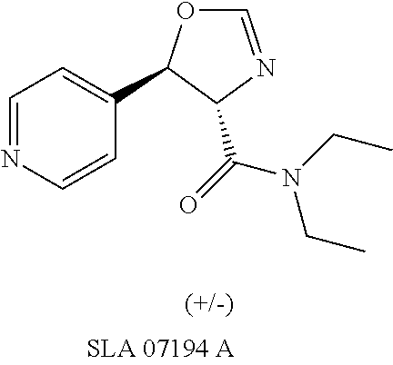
C1=NC=CC(C2OC=NC2C(=O)N(CC)CC)=C1
